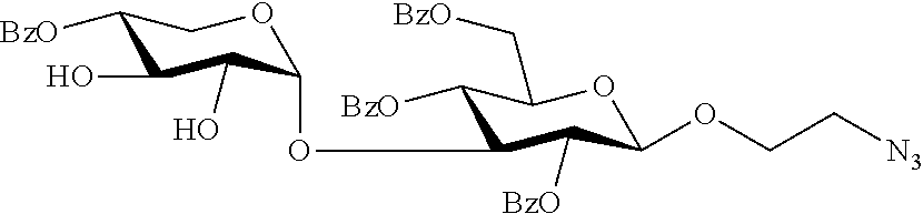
C1(OC2C(O)C(O)C([BzO])CO2)C([BzO])C(OCC[N3])OC(C[BzO])C1[BzO]
